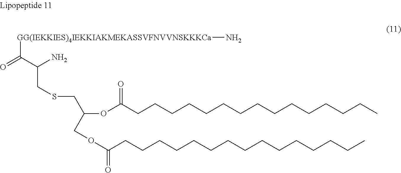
C(CCC)CCCCCCCCCCCC(OC(COC(=O)CCCCCCCCCCCCCCC)CSCC(N)C([GG(IEKKIES)4IEKKIAKMEKASSVFNVVNSKKKCa]N)=O)=O
